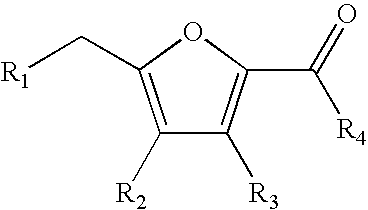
C1([R2])=C(C[R1])OC(C([R4])=O)=C1[R3]
